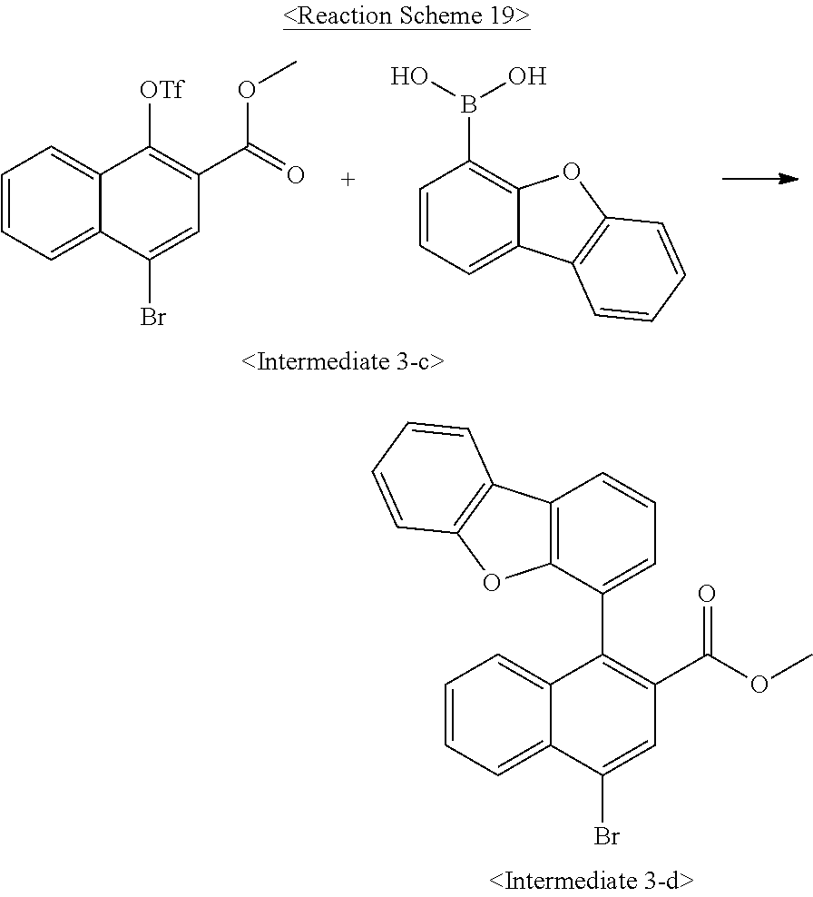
C1=CC=C2C(=C1)C([OTf])=C(C(=O)OC)C=C2Br.C1=CC=C2C(=C1B(O)O)OC1=C2C=CC=C1.C1=CC=C2C(=C1)C(C1=CC=CC3=C1OC1=C3C=CC=C1)=C(C(OC)=O)C=C2Br
